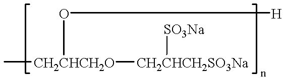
C[CH2CHCH2O]([CH2CHCH2SO3Na][SO3Na])O[H]
